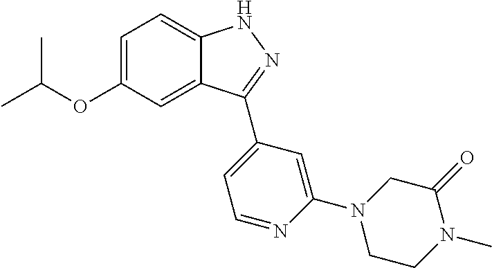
C1=C(OC(C)C)C=C2C(=C1)NN=C2C1=CC=NC(N2CCN(C)C(=O)C2)=C1
